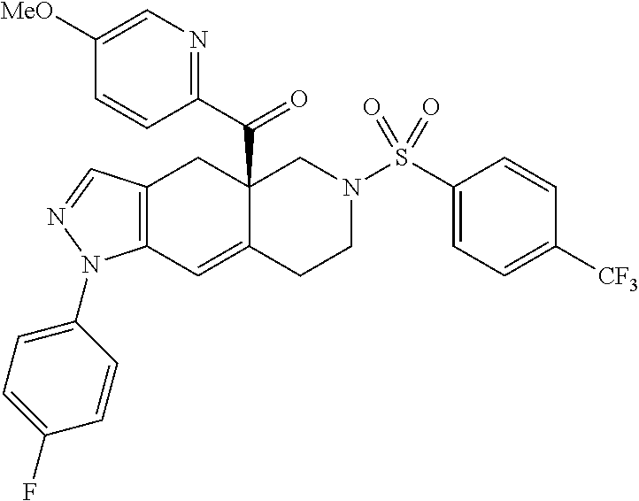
C12=C(C=C3C(C(C4=NC=C([MeO])C=C4)=O)(C1)CN(S(C1=CC=C([CF3])C=C1)(=O)=O)CC3)N(C1=CC=C(F)C=C1)N=C2
